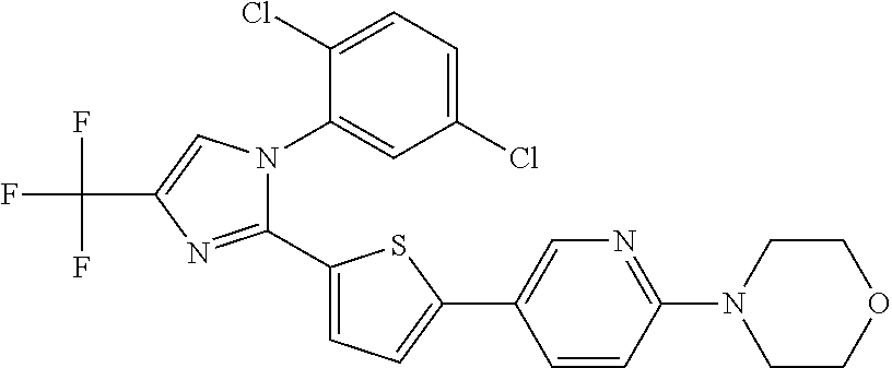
C1(Cl)=CC=C(Cl)C(N2C(C3=CC=C(C4=CN=C(N5CCOCC5)C=C4)S3)=NC(C(F)(F)F)=C2)=C1
